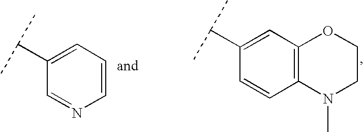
C1(C(C)C)=CC=CN=C1.C1(C(C)C)=CC2=C(C=C1)N(C)CCO2
